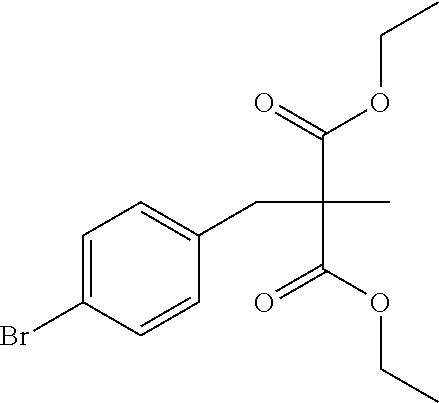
C1=C(Br)C=CC(CC(C(=O)OCC)(C)C(OCC)=O)=C1
